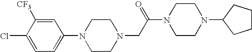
N1(CC(N2CCN(C3CCCC3)CC2)=O)CCN(C2=CC=C(Cl)C([CF3])=C2)CC1
